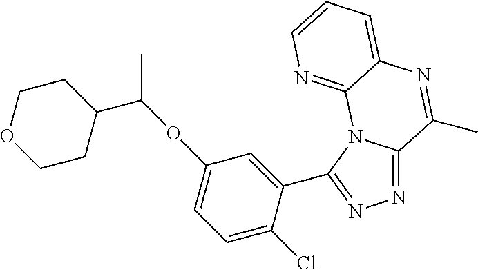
N1=C2N(C(C3=CC(OC(C4CCOCC4)C)=CC=C3Cl)=N1)C1=NC=CC=C1N=C2C
